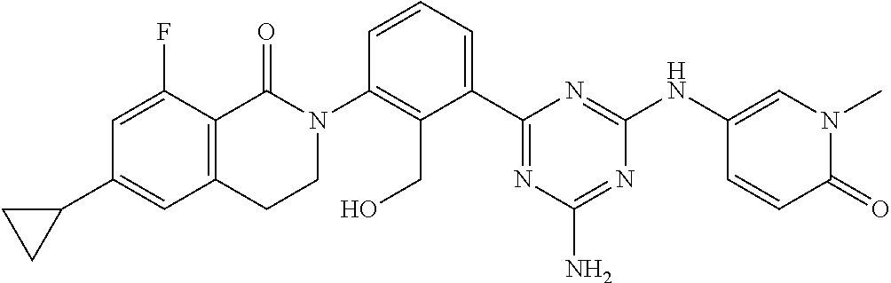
C12=C(C(=O)N(C3=C(CO)C(C4=NC(N)=NC(NC5=CN(C)C(=O)C=C5)=N4)=CC=C3)CC1)C(F)=CC(C1CC1)=C2
